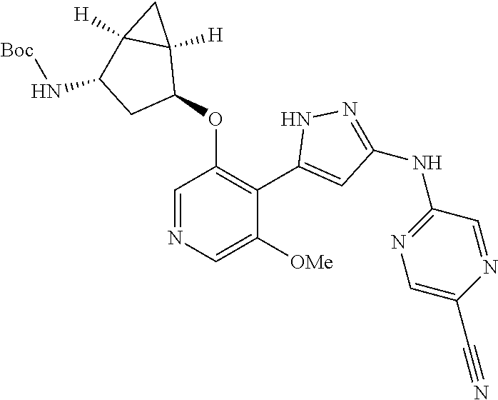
C1=NC=C([OMe])C(C2=CC(NC3=NC=C(C#N)N=C3)=NN2)=C1OC1C2([H])C([H])(C(N[Boc])C1)C2
